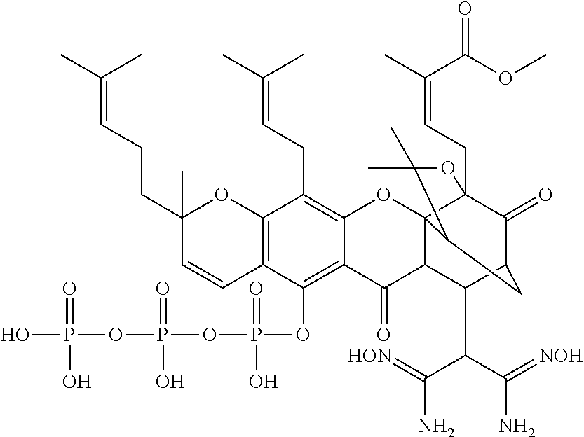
C12=C(C=CC(CCC=C(C)C)(C)O1)C(OP(OP(OP(=O)(O)O)(=O)O)(=O)O)=C1C(=C2CC=C(C)C)OC23C4(CC=C(C)C(OC)=O)C(=O)C(CC2C(C)(C)O4)C(C(C(N)=[HON])C(N)=[NOH])C3C1=O
